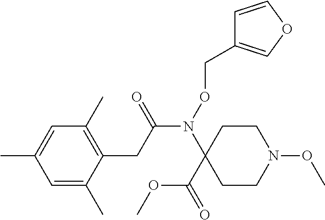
N(C(CC1=C(C)C=C(C)C=C1C)=O)(C1(C(OC)=O)CCN(OC)CC1)OCC1=COC=C1
